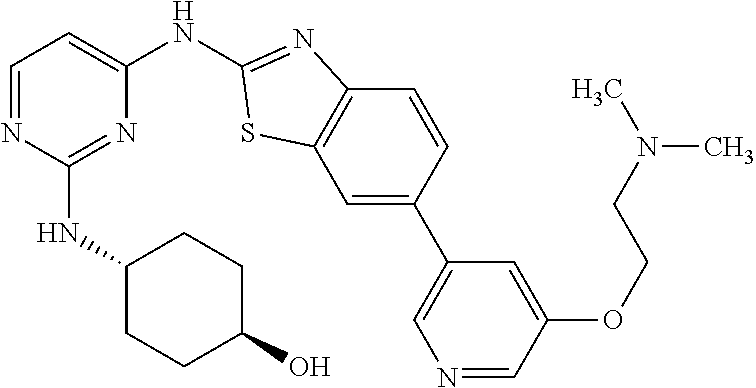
C1=C(C2=CN=CC(OCCN(C)C)=C2)C=CC2=C1SC(NC1=CC=NC(NC3CCC(O)CC3)=N1)=N2
